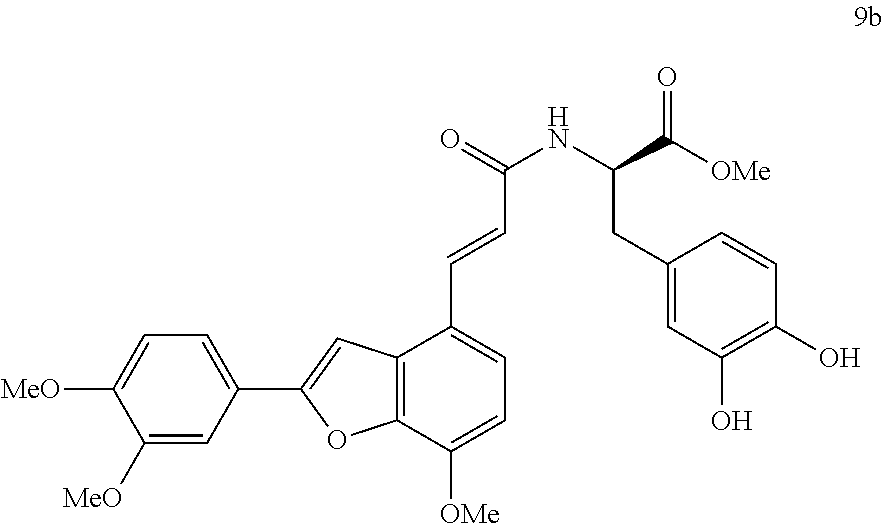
C1([MeO])=CC(C2=CC3=C(O2)C([OMe])=CC=C3C=CC(NC(CC2=CC(O)=C(O)C=C2)C(=O)[OMe])=O)=CC=C1[MeO]
